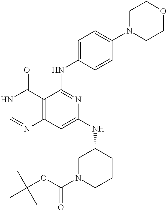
C12=C(C=C(NC3CN(C(OC(C)(C)C)=O)CCC3)N=C1NC1=CC=C(N3CCOCC3)C=C1)N=CNC2=O
